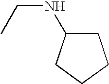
C(NC1CCCC1)C
